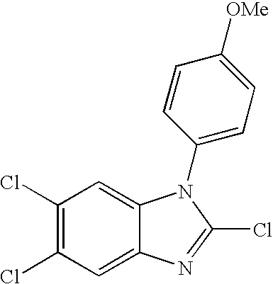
C1(Cl)=C(Cl)C=C2C(=C1)N(C1=CC=C([OMe])C=C1)C(Cl)=N2
